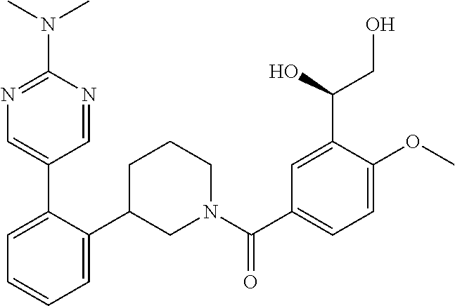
C1=C(C2=CN=C(N(C)C)N=C2)C(C2CN(C(C3=CC=C(OC)C(C(O)CO)=C3)=O)CCC2)=CC=C1
